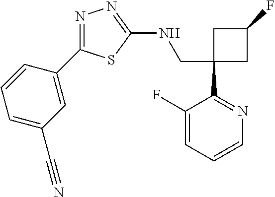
C1(CNC2=NN=C(C3=CC(C#N)=CC=C3)S2)(C2=NC=CC=C2F)CC(F)C1
